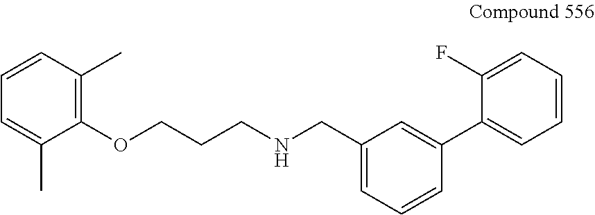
C1(OCCCNCC2=CC=CC(C3=CC=CC=C3F)=C2)=C(C)C=CC=C1C
